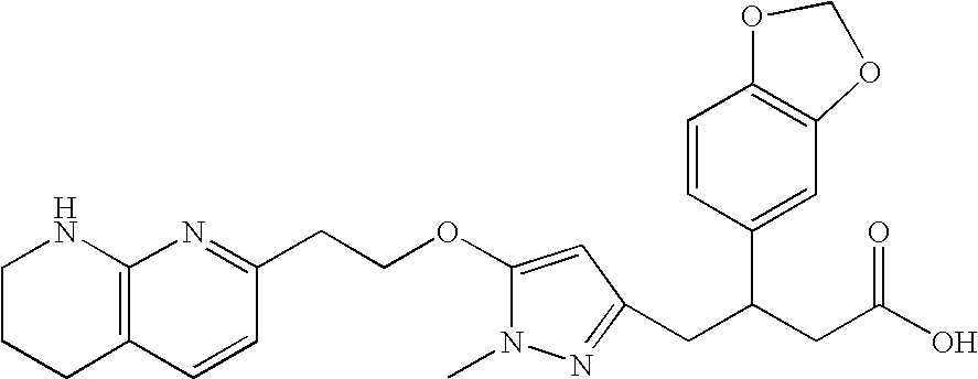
C1CCC2=C(N1)N=C(CCOC1=CC(CC(CC(O)=O)C3=CC4=C(C=C3)OCO4)=NN1C)C=C2
